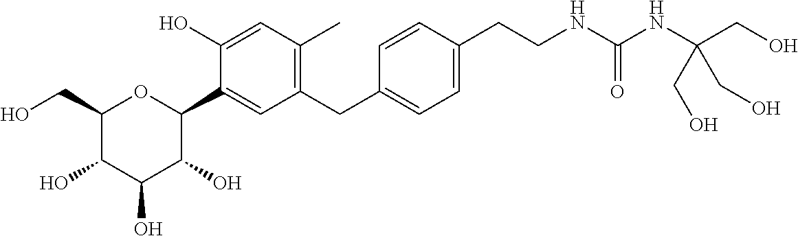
C1(CO)C(O)C(O)C(O)C(C2=CC(CC3=CC=C(CCNC(NC(CO)(CO)CO)=O)C=C3)=C(C)C=C2O)O1
